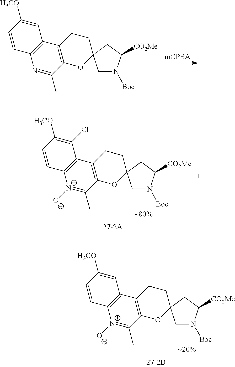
C1=CC([H3CO])=CC2=C1N=C(C)C1=C2CCC2(O1)CN([Boc])C([CO2Me])C2.C1=CC([H3CO])=CC2=C1[N+]([O-])=C(C)C1=C2CCC2(O1)CN([Boc])C([CO2Me])C2.C1=CC([H3CO])=C(Cl)C2=C1[N+]([O-])=C(C)C1=C2CCC2(O1)CN([Boc])C([CO2Me])C2
